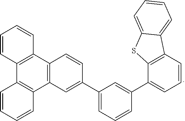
C1(C2=CC3=C(C=C2)C2=C(C4=C3C=CC=C4)C=CC=C2)=CC=CC(C2=CC=CC3=C2SC2=CC=CC=C32)=C1
